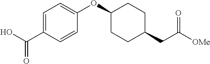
OC(C1=CC=C(OC2CCC(CC([OMe])=O)CC2)C=C1)=O
